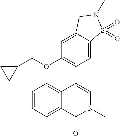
C1=CC=C2C(=C1)C(C1=C(OCC3CC3)C=C3C(=C1)S(=O)(=O)N(C)C3)=CN(C)C2=O
